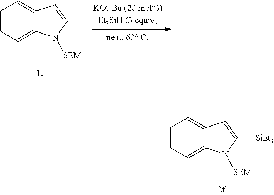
C1=CC=C2C(=C1)C=CN2[SEM].C1=CC=C2C(=C1)C=C([SiEt3])N2[SEM]
